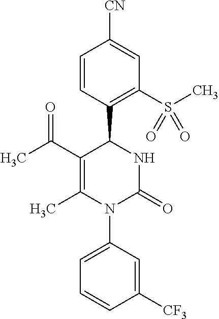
C1([CF3])=CC(N2C(=O)NC(C3=C(S(C)(=O)=O)C=C([CN])C=C3)C(C(C)=O)=C2C)=CC=C1
